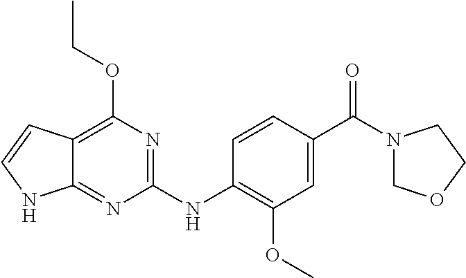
C1(NC2=C(OC)C=C(C(N3COCC3)=O)C=C2)=NC(OCC)=C2C(=N1)NC=C2
